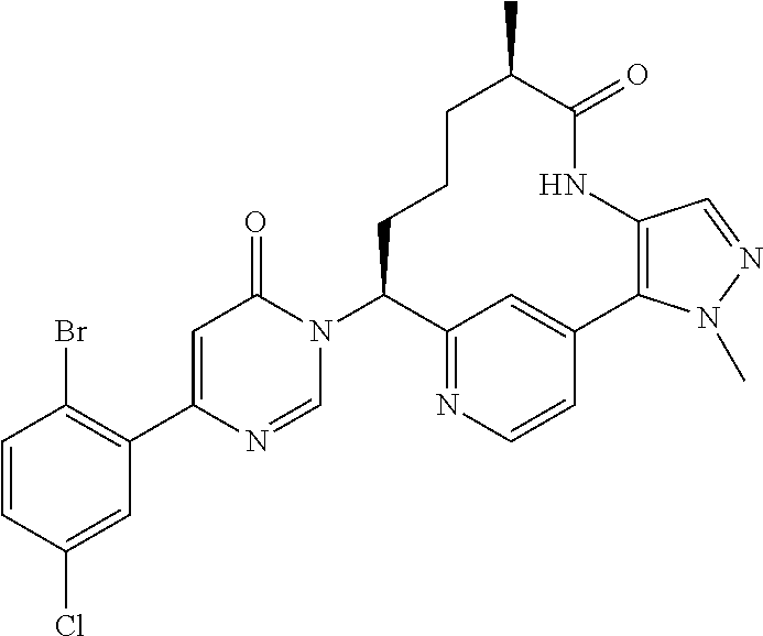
C1=CC(Cl)=CC(C2=CC(=O)N(C3C4=NC=CC(=C4)C4=C(NC(=O)C(C)CCC3)C=NN4C)C=N2)=C1Br
